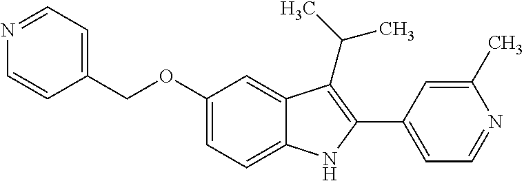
C(OC1=CC=C2C(=C1)C(C(C)C)=C(C1=CC=NC(C)=C1)N2)C1=CC=NC=C1
